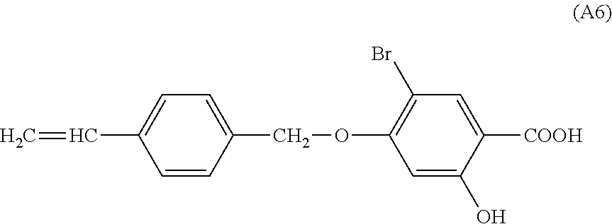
C1=CC(COC2=C(Br)C=C([COOH])C(O)=C2)=CC=C1C=C
